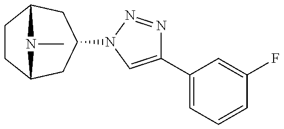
C1CC2CC(N3N=NC(C4=CC=CC(F)=C4)=C3)CC1N2C
